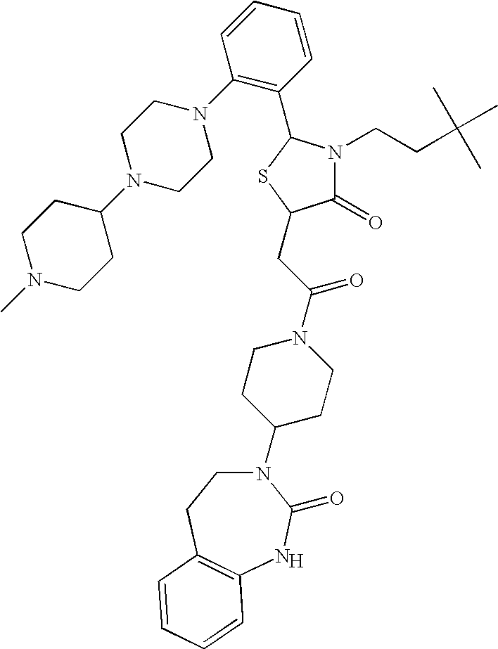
[H].N1(C2CCN(C(CC3C(=O)N(CCC(C)(C)C)C(C4=C(N5CCN(C6CCN(C)CC6)CC5)C=CC=C4)S3)=O)CC2)CCC2=C(NC1=O)C=CC=C2
